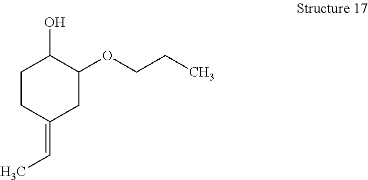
C1CC(=CC)CC(OCCC)C1O
